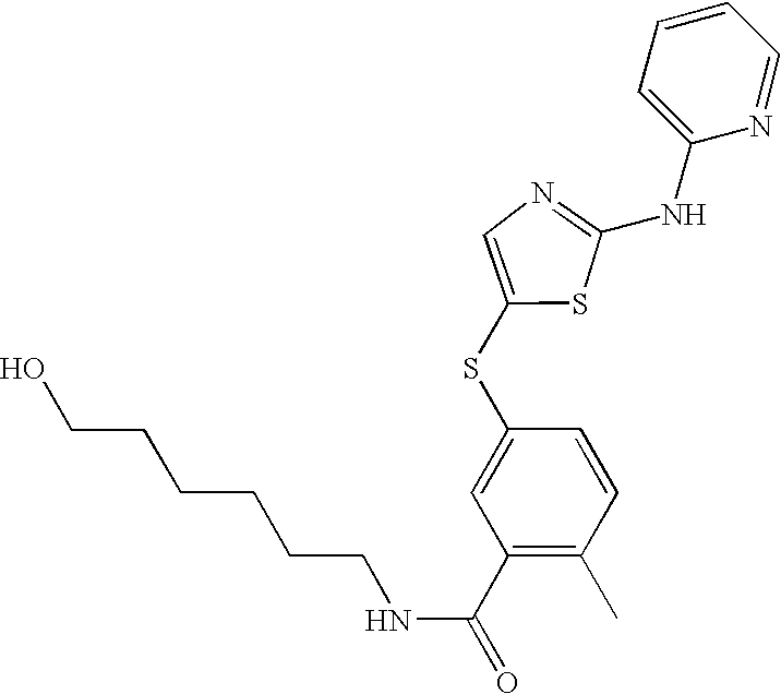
C1=CC=C(NC2=NC=C(SC3=CC(C(=O)NCCCCCCO)=C(C)C=C3)S2)N=C1
